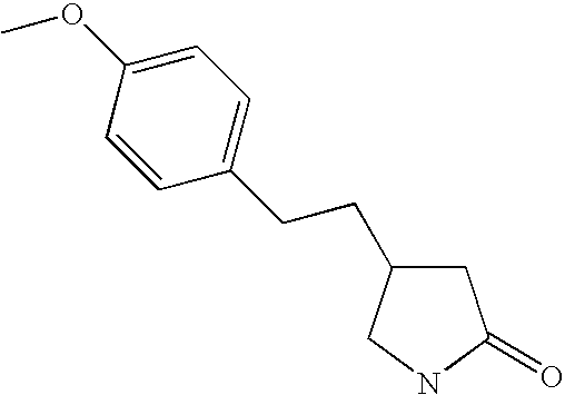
C1C(CCC2=CC=C(OC)C=C2)CNC1=O
